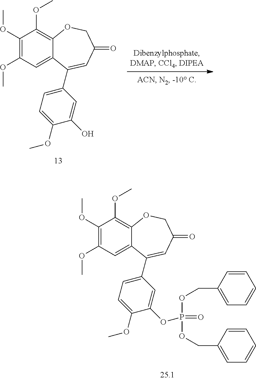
C1(OC)=C(OC)C=C2C(=C1OC)OCC(=O)C=C2C1=CC=C(OC)C(O)=C1.C1(OC)=C(OC)C=C2C(=C1OC)OCC(=O)C=C2C1=CC=C(OC)C(OP(OCC2=CC=CC=C2)(=O)OCC2=CC=CC=C2)=C1
